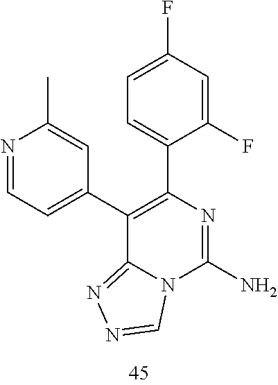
N1=CC=C(C2=C(C3=CC=C(F)C=C3F)N=C(N)N3C2=NN=C3)C=C1C
